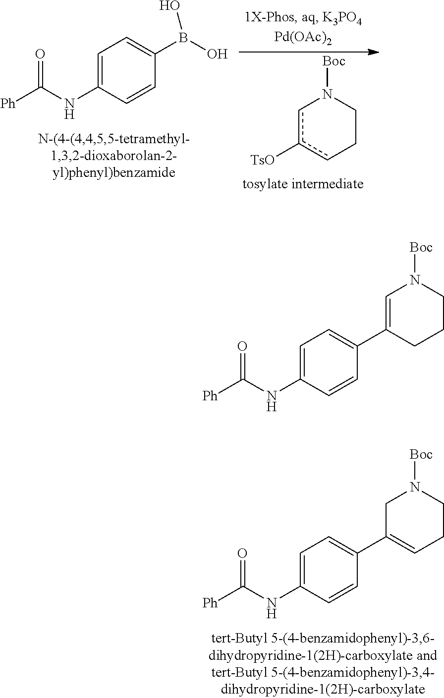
C1=C(NC(=O)[Ph])C=CC(B(O)O)=C1.c1c([TsO])cCCN1[Boc].C1=C(NC(=O)[Ph])C=CC(C2=CCCN([Boc])C2)=C1.C1=C(NC(=O)[Ph])C=CC(C2=CN([Boc])CCC2)=C1
